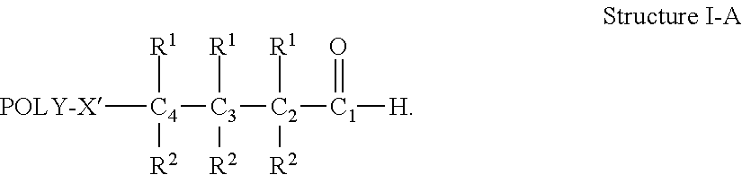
[C4]([POLY-X])([R1])([R2])[C3]([R1])([R2])[C2]([R1])([R2])[C1](=O)[H]
